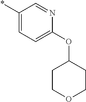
*C1=CC=C(OC2CCOCC2)N=C1
